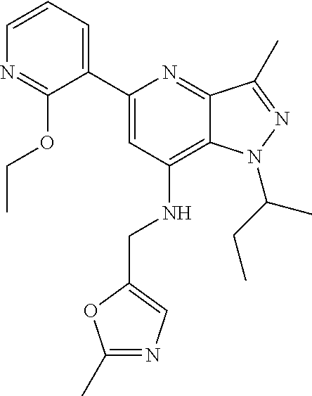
C1=CC=C(C2=CC(NCC3=CN=C(C)O3)=C3C(=N2)C(C)=NN3C(CC)C)C(OCC)=N1
